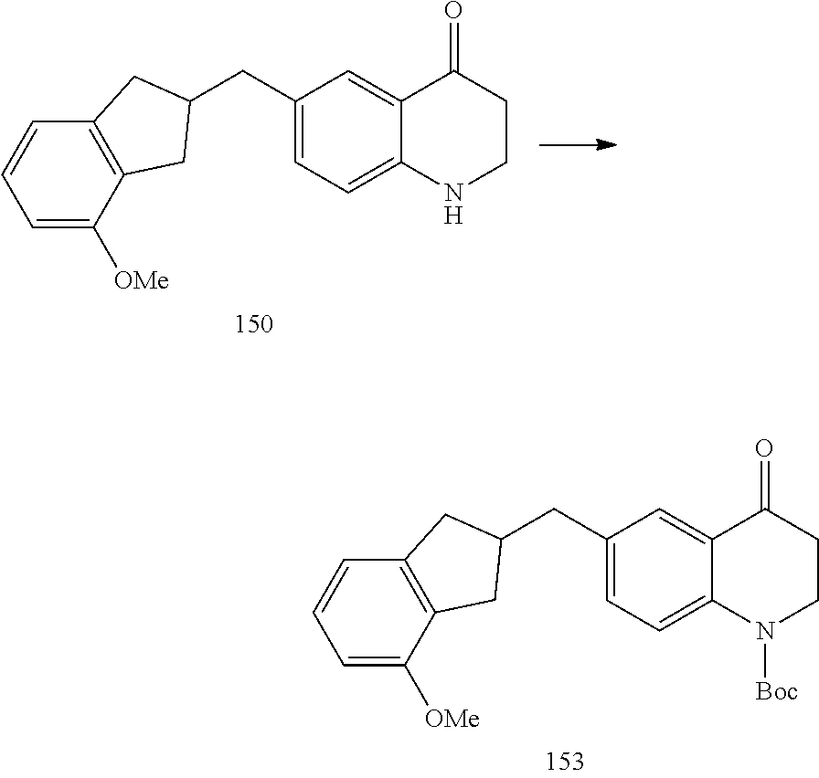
C1=C([OMe])C2=C(C=C1)CC(CC1=CC=C3C(=C1)C(=O)CCN3[Boc])C2.C1=C([OMe])C2=C(C=C1)CC(CC1=CC=C3C(=C1)C(=O)CCN3)C2
